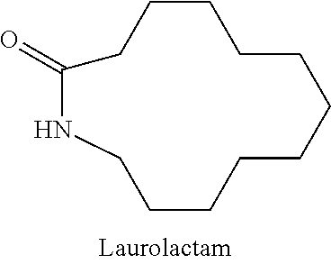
C1(=O)NCCCCCCCCCCC1
